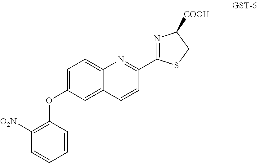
C1=C(OC2=C([O2N])C=CC=C2)C=C2C(=C1)N=C(C1=NC([COOH])CS1)C=C2
